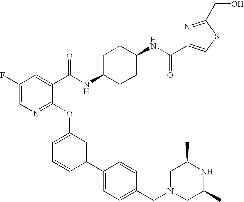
C1N(CC2=CC=C(C3=CC(OC4=NC=C(F)C=C4C(NC4CCC(NC(=O)C5=CSC(CO)=N5)CC4)=O)=CC=C3)C=C2)CC(C)NC1C
